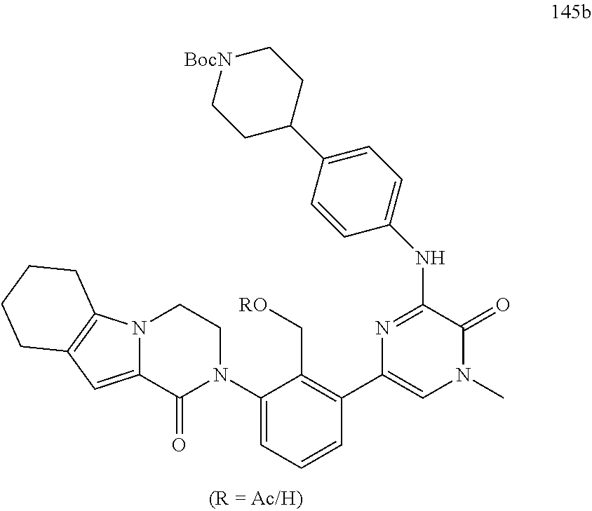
C1(N2CCN3C(=CC4=C3CCCC4)C2=O)=CC=CC(C2=CN(C)C(=O)C(NC3=CC=C(C4CC[BocN]CC4)C=C3)=N2)=C1C[RO]
